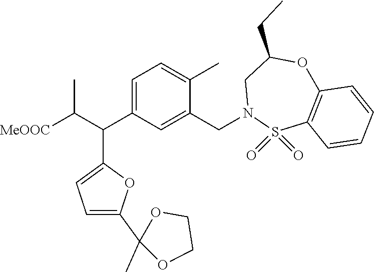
C1=C(C(C2=CC=C(C3(C)OCCO3)O2)C([MeOOC])C)C=C(CN2S(=O)(=O)C3=C(OC(CC)C2)C=CC=C3)C(C)=C1
